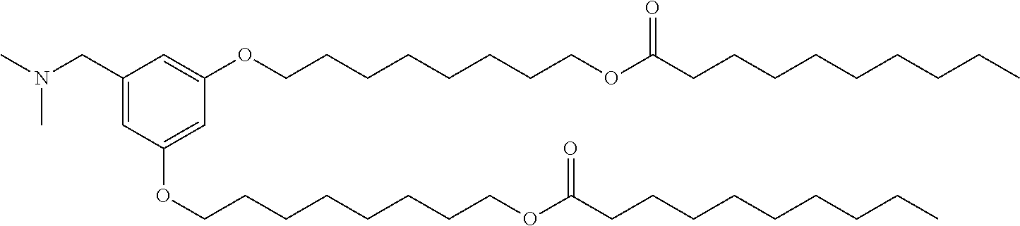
C1(CN(C)C)=CC(OCCCCCCCCOC(CCCCCCCCC)=O)=CC(OCCCCCCCCOC(CCCCCCCCC)=O)=C1
